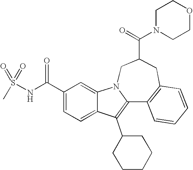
C1(C(NS(C)(=O)=O)=O)=CC=C2C(=C1)N1C(=C2C2CCCCC2)C2=C(CC(C(N3CCOCC3)=O)C1)C=CC=C2
